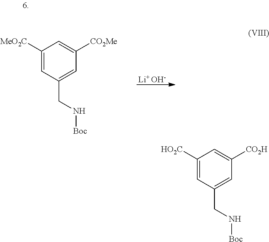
C1([MeO2C])=CC(CN[Boc])=CC([CO2Me])=C1.[Li+ OH-].C1([HO2C])=CC(CN[Boc])=CC([CO2H])=C1
